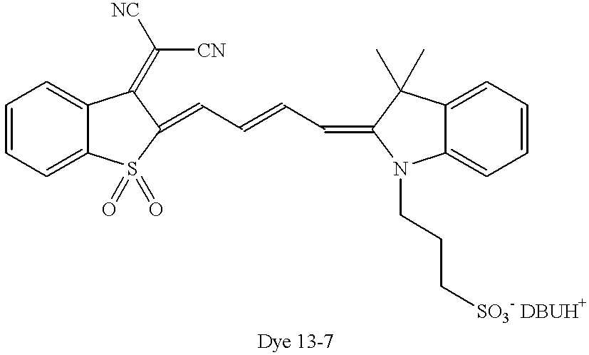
C(=C1S(=O)(=O)C2=CC=CC=C2C1=C([CN])[NC])C=CC=C1C(C)(C)C2=CC=CC=C2N1CCC[SO3- DBUH+]
